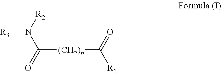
[R3]N([R2])C(=O)[(CH2)n]C([R1])=O
